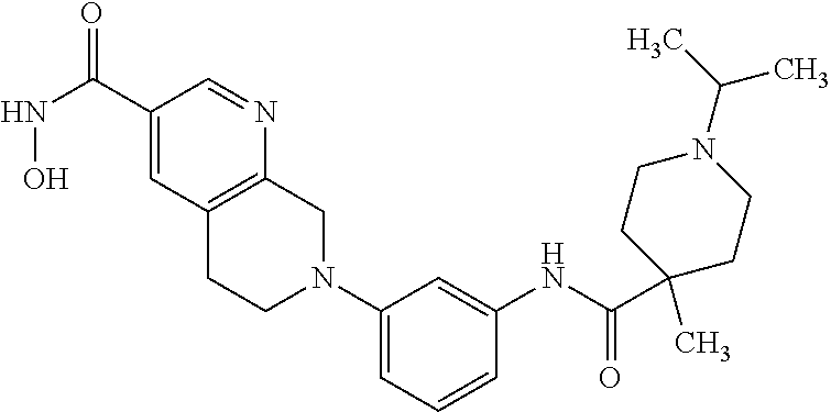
C1(C(NO)=O)=CC2=C(N=C1)CN(C1=CC=CC(NC(C3(C)CCN(C(C)C)CC3)=O)=C1)CC2
